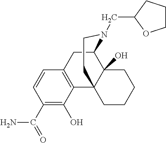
C1(C(N)=O)=C(O)C2=C(C=C1)CC1C3(O)C2(CCCC3)CCN1CC1CCCO1
